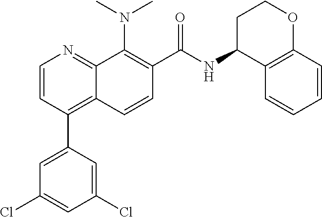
C1=CC(C2=CC(Cl)=CC(Cl)=C2)=C2C(=N1)C(N(C)C)=C(C(=O)NC1CCOC3=C1C=CC=C3)C=C2
